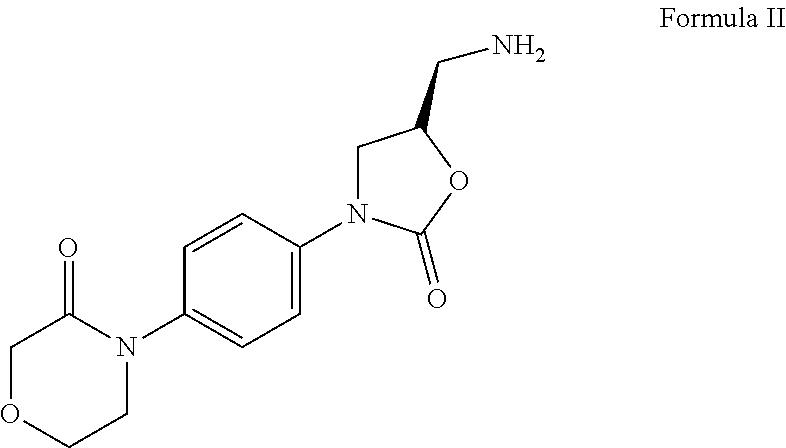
C1=C(N2CC(CN)OC2=O)C=CC(N2C(=O)COCC2)=C1
